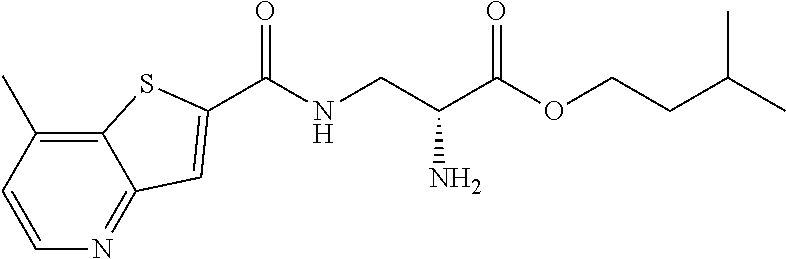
C1=CC(C)=C2C(=N1)C=C(C(NCC(C(OCCC(C)C)=O)N)=O)S2
